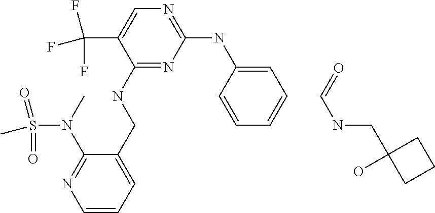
C1=CC=C(CNC2=NC(NC3=CC=CC=C3)=NC=C2C(F)(F)F)C(N(C)S(=O)(C)=O)=N1.C(=O)NCC1(O)CCC1
